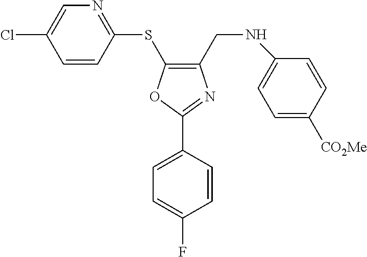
C1(SC2=C(CNC3=CC=C([CO2Me])C=C3)N=C(C3=CC=C(F)C=C3)O2)=NC=C(Cl)C=C1
